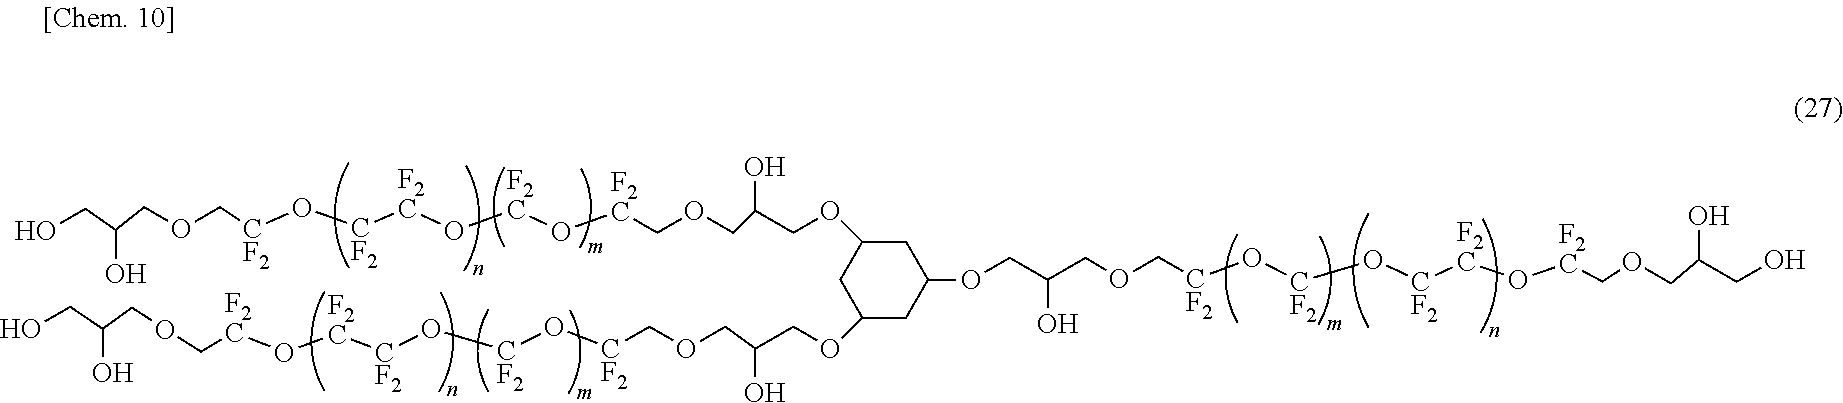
O(C[F2C]O[F2C][CF2]O[CF2]O[CF2]COCC(COC1CC(OCC(COC[F2C]O[F2C]O[F2C][CF2]O[CF2]COCC(CO)O)O)CC(OCC(COC[CF2]O[CF2]O[CF2][F2C]O[F2C]COCC(CO)O)O)C1)O)CC(CO)O
